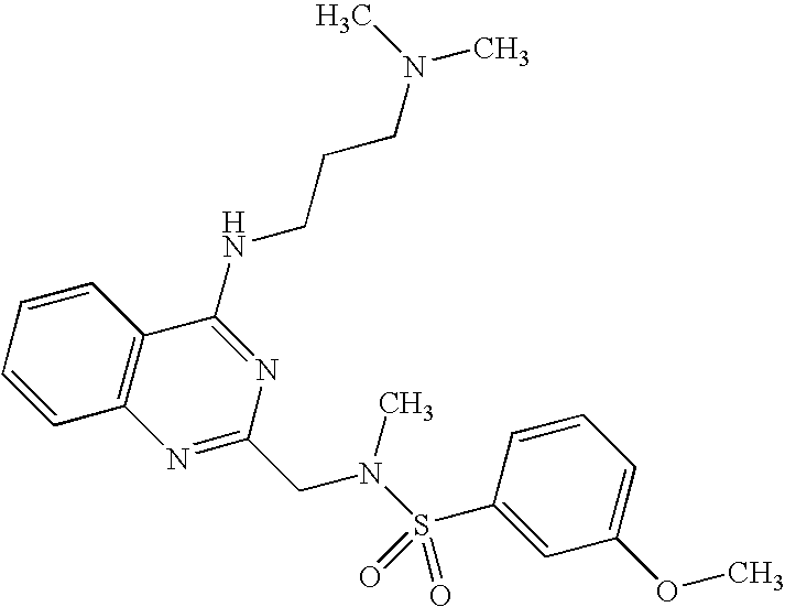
C1=CC2=C(C=C1)C(NCCCN(C)C)=NC(CN(S(=O)(=O)C1=CC(OC)=CC=C1)C)=N2
